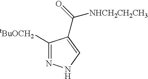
C1([tBuOCH2])=NNC=C1C(=O)[NHCH2CH2CH3]
